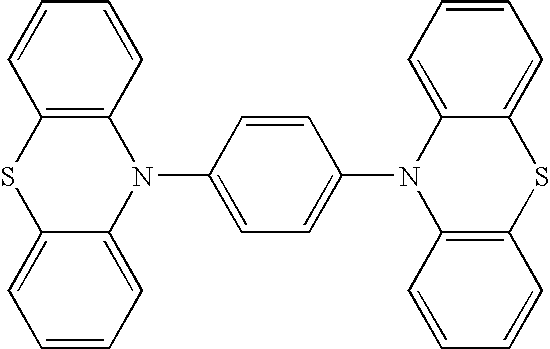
C1=CC=C2C(=C1)N(C1=CC=C(N3C4=C(SC5=CC=CC=C35)C=CC=C4)C=C1)C1=C(S2)C=CC=C1
